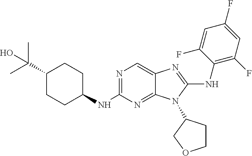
C1(NC2=NC=C3C(=N2)N(C2CCOC2)C(NC2=C(F)C=C(F)C=C2F)=N3)CCC(C(C)(C)O)CC1
